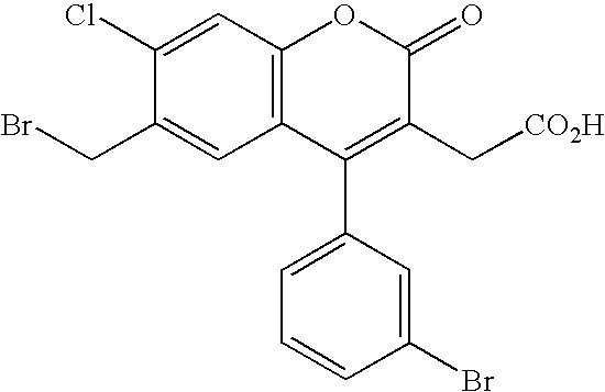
C12=C(C=C(Cl)C(CBr)=C1)OC(=O)C(C[CO2H])=C2C1=CC=CC(Br)=C1
